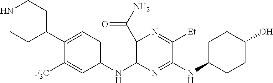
C1(C(N)=O)=C(NC2=CC=C(C3CCNCC3)C([F3C])=C2)N=C(NC2CCC(O)CC2)C([Et])=N1
